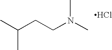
CN(C)CCC(C)C.Cl
